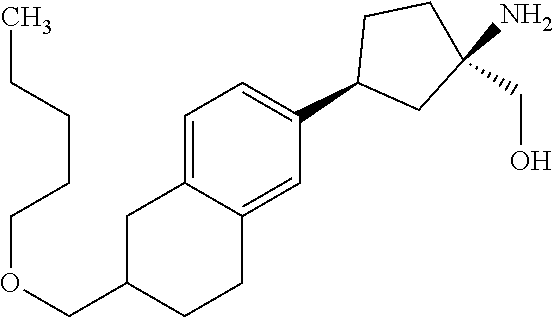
C1=C2C(=CC(C3CC(N)(CO)CC3)=C1)CCC(COCCCCC)C2
